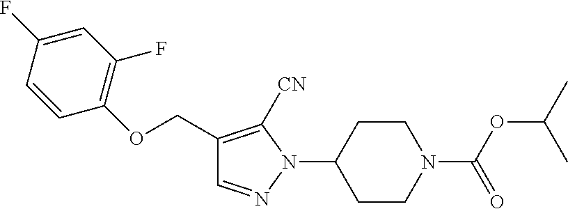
C(C1=C([CN])N(C2CCN(C(OC(C)C)=O)CC2)N=C1)OC1=C(F)C=C(F)C=C1
